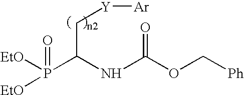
P(C(NC(OC[Ph])=O)C[Y][Ar])(=O)([EtO])[EtO]
